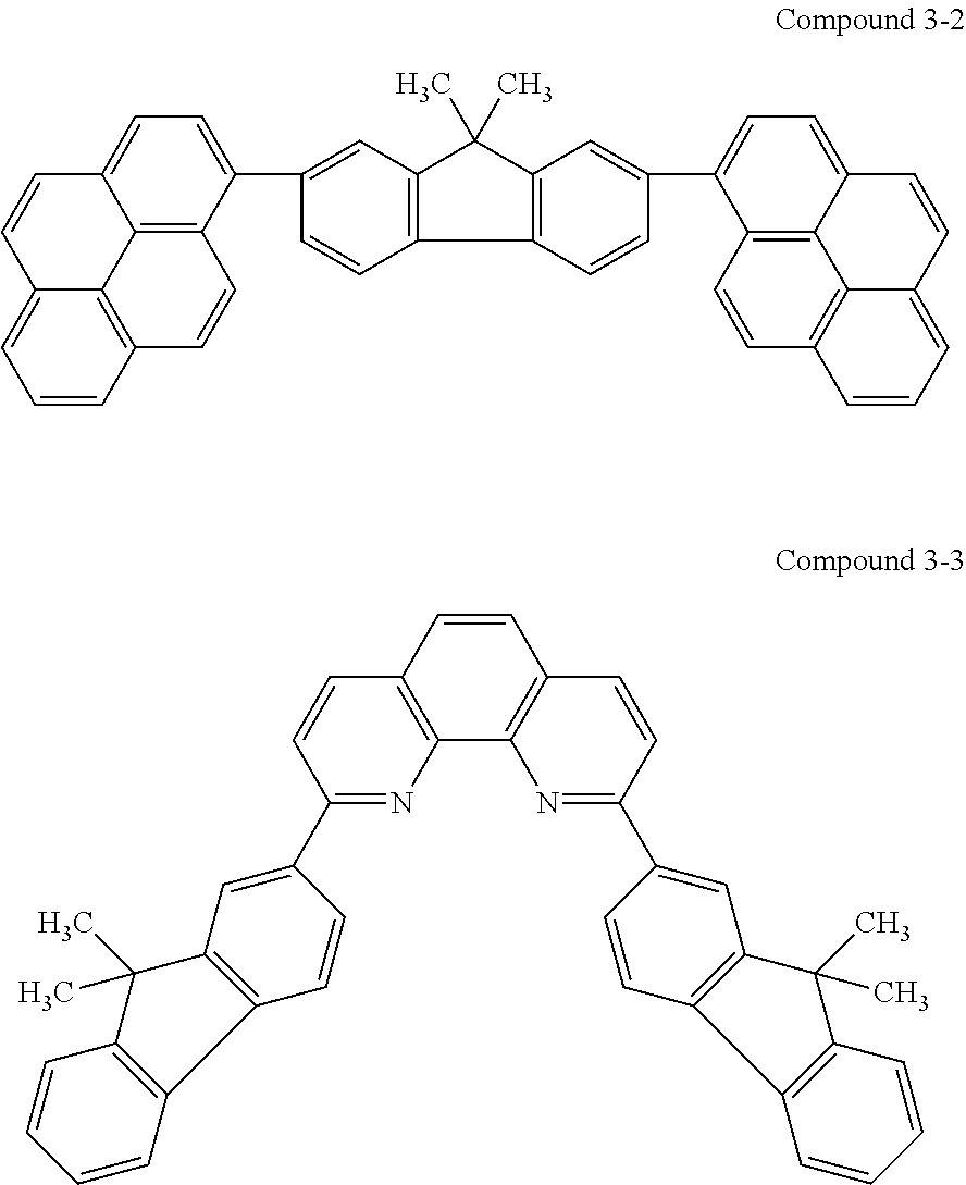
C12=C3C(C4=CC5=C(C=C4)C4=C(C5(C)C)C=C(C5=CC=C6C7=C5C=CC5=C7C(=CC=C5)C=C6)C=C4)=CC=C1C=CC1=CC=CC(=C21)C=C3.C1(C2=CC3=C(C=C2)C2=C(C3(C)C)C=CC=C2)=NC2=C(C=C1)C=CC1=C2N=C(C2=CC3=C(C=C2)C2=C(C3(C)C)C=CC=C2)C=C1
